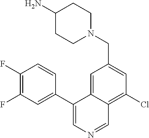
N1(CC2=CC(Cl)=C3C(=C2)C(C2=CC(F)=C(F)C=C2)=CN=C3)CCC(N)CC1
